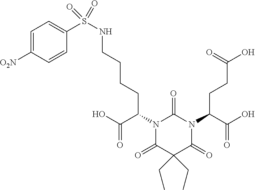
N1(C(CCC(O)=O)C(O)=O)C(=O)N(C(C(=O)O)CCCCNS(C2=CC=C([O2N])C=C2)(=O)=O)C(=O)C(CC)(CC)C1=O
